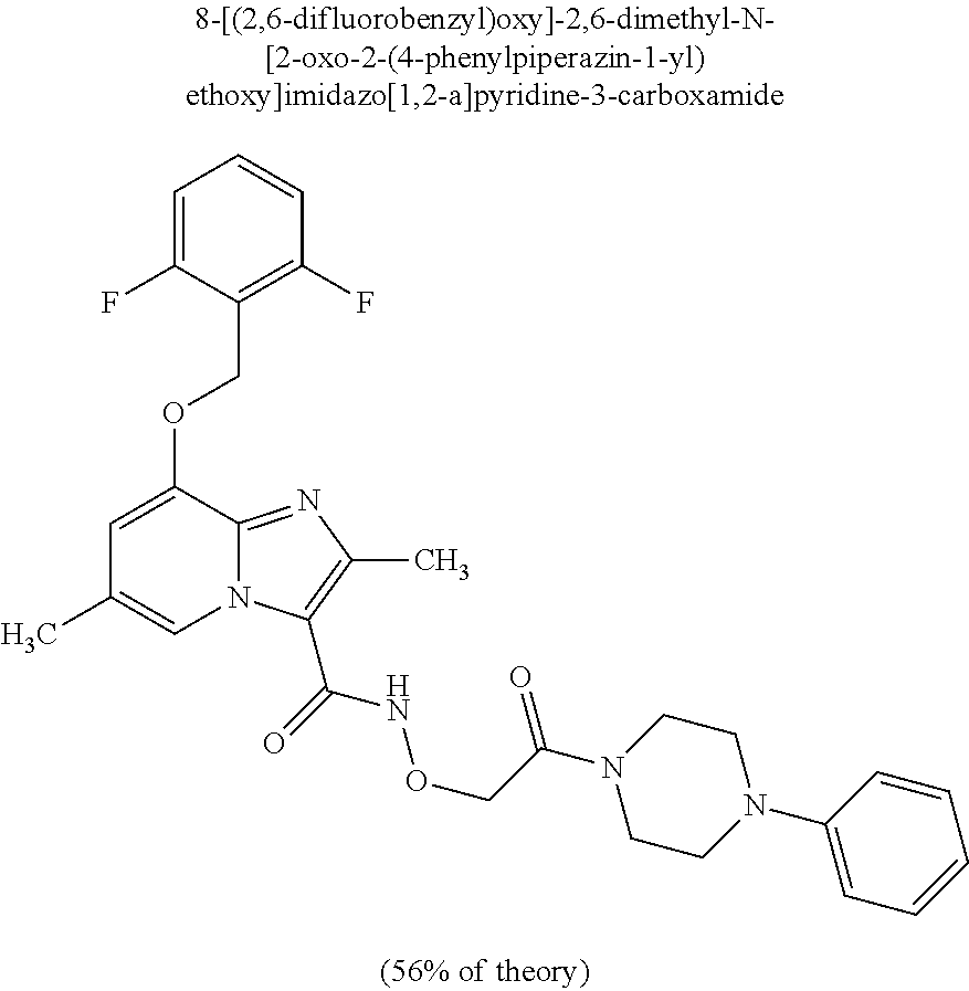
C1=C(F)C(COC2=CC(C)=CN3C2=NC(C)=C3C(=O)NOCC(N2CCN(C3=CC=CC=C3)CC2)=O)=C(F)C=C1
